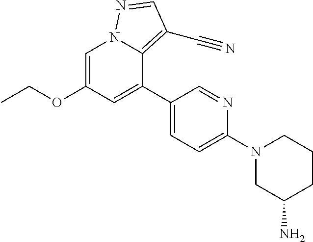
C1=C(OCC)C=C(C2=CC=C(N3CC(N)CCC3)N=C2)C2=C(C#N)C=NN12
